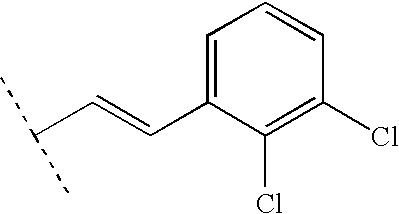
C(C(C)C)=CC1=CC=CC(Cl)=C1Cl
